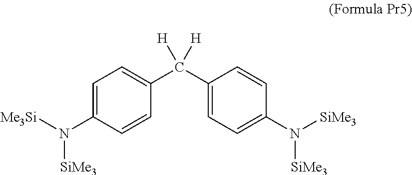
C1=C(N([Me3Si])[SiMe3])C=CC(C(C2=CC=C(N([SiMe3])[SiMe3])C=C2)([H])[H])=C1
